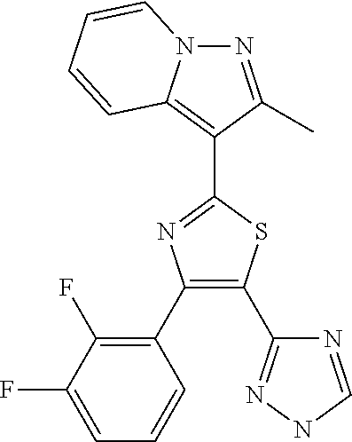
N1=C(C)C(C2=NC(C3=C(F)C(F)=CC=C3)=C(C3=NNC=N3)S2)=C2N1C=CC=C2
